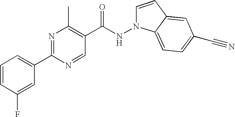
N1(NC(C2=C(C)N=C(C3=CC=CC(F)=C3)N=C2)=O)C=CC2=CC(C#N)=CC=C12
